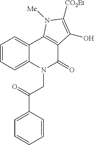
C1=CC=C2C(=C1)C1=C(C(=O)N2CC(=O)C2=CC=CC=C2)C(O)=C([CO2Et])N1[Me]
